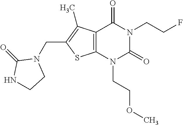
C12=C(N(CCOC)C(=O)N(CCF)C1=O)SC(CN1C(=O)NCC1)=C2C
